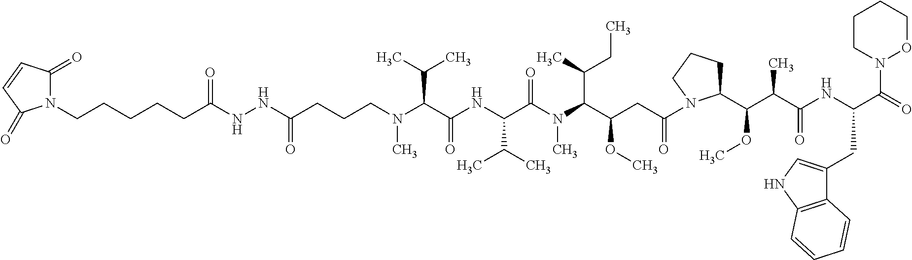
C(NNC(CCCN(C(C(NC(C(N(C(C(CC(=O)N1C(C(C(C(NC(C(=O)N2OCCCC2)CC2=CNC3=C2C=CC=C3)=O)C)OC)CCC1)OC)C(C)CC)C)=O)C(C)C)=O)C(C)C)C)=O)(CCCCCN1C(=O)C=CC1=O)=O
